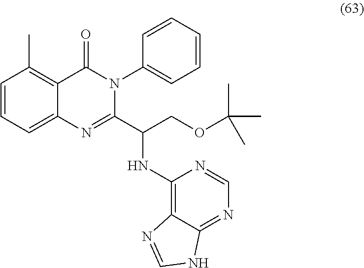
C1=CC=C2C(=C1C)C(=O)N(C1=CC=CC=C1)C(C(NC1=C3C(=NC=N1)NC=N3)COC(C)(C)C)=N2
